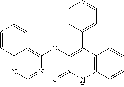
C1(OC2=C3C(=NC=N2)C=CC=C3)=C(C2=CC=CC=C2)C2=C(NC1=O)C=CC=C2
